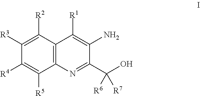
NC1=C([R1])C2=C(N=C1C(O)([R6])[R7])C([R5])=C([R4])C([R3])=C2[R2]
